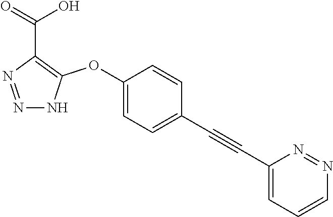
N1=NC(C(=O)O)=C(OC2=CC=C(C#CC3=CC=CN=N3)C=C2)N1
